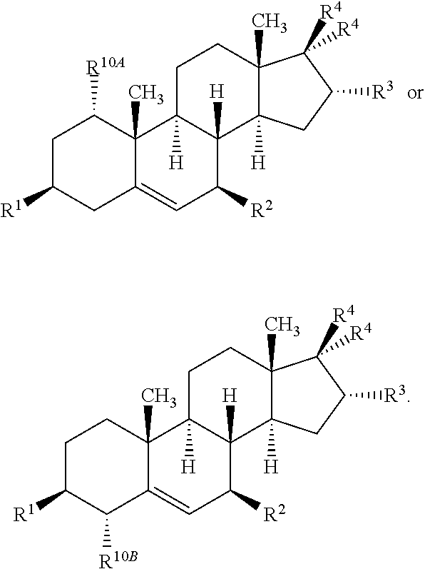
C1C([R1])C([R10B])C2=CC([R2])C3([H])C([H])(C2(C)C1)CCC1(C)C3([H])CC([R3])C1([R4])[R4].C1C([R1])CC2=CC([R2])C3([H])C([H])(C2(C)C1[R10A])CCC1(C)C3([H])CC([R3])C1([R4])[R4]
